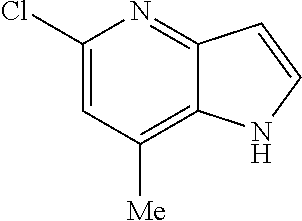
C1(Cl)=CC([Me])=C2C(=N1)C=CN2
